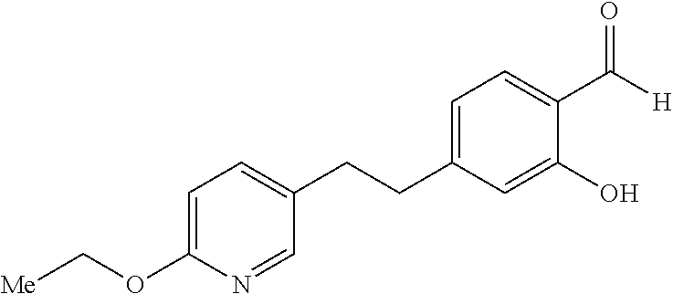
C1=C(OC[Me])N=CC(CCC2=CC=C(C(=O)[H])C(O)=C2)=C1
